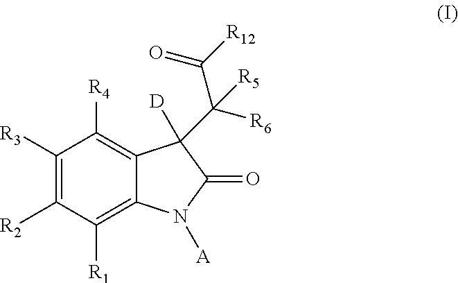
C1([R3])=C([R2])C([R1])=C2C(=C1[R4])C([D])(C(C(=O)[R12])([R5])[R6])C(=O)N2[A]
